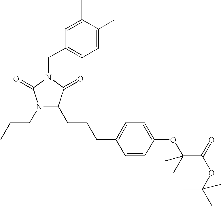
N1(CCC)C(CCCC2=CC=C(OC(C(OC(C)(C)C)=O)(C)C)C=C2)C(=O)N(CC2=CC=C(C)C(C)=C2)C1=O
